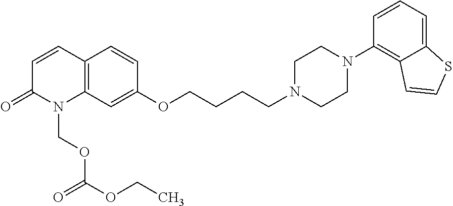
C1=CC2=C(N(COC(OCC)=O)C1=O)C=C(OCCCCN1CCN(C3=C4C(=CC=C3)SC=C4)CC1)C=C2
